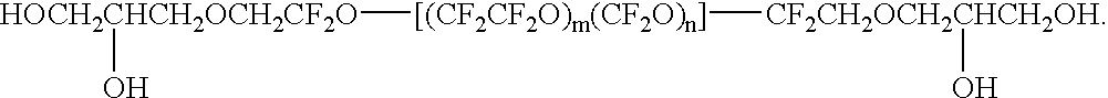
[[(CF2CF2O)m(CF2O)n]]([HOCH2CHCH2OCH2CF2O]O)[CF2CH2OCH2CHCH2OH]O
